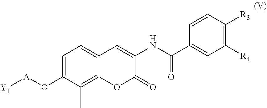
[A](OC1=CC=C2C(=C1C)OC(=O)C(NC(=O)C1=CC([R4])=C([R3])C=C1)=C2)[Y1]
